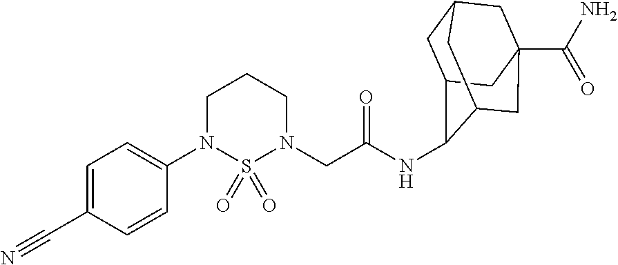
C1(N2CCCN(CC(=O)NC3C4CC5CC(C(N)=O)(CC3C5)C4)S2(=O)=O)=CC=C(C#N)C=C1
